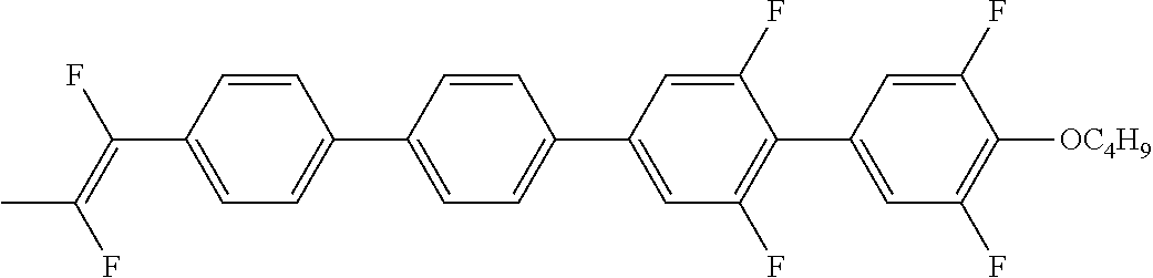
C(C1=CC=C(C2=CC=C(C3=CC(F)=C(C4=CC(F)=C([OC4H9])C(F)=C4)C(F)=C3)C=C2)C=C1)(=C(F)C)F
